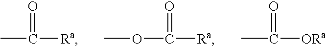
CC([Ra])=O.O(C([Ra])=O)C.CC([ORa])=O
